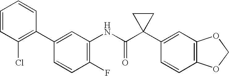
C1(F)=C(NC(C2(C3=CC4=C(C=C3)OCO4)CC2)=O)C=C(C2=C(Cl)C=CC=C2)C=C1
